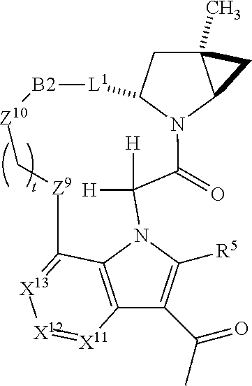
C12(C)CC3N(C1C2)C(=O)C([H])([H])N1C([R5])=C(C(C)=O)C2=C1C(=[X13][X12]=[X11]2)[Z9]C[Z10][B2][L1]3
